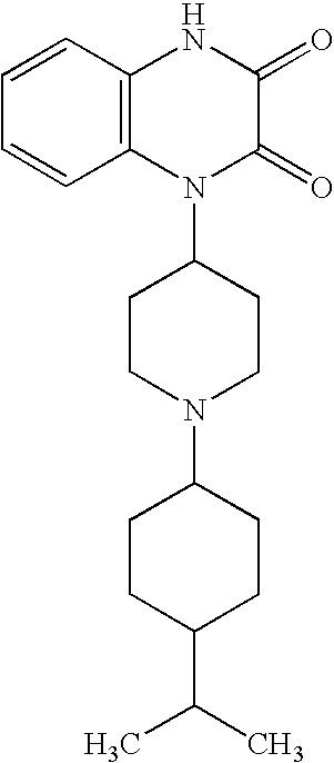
C1=CC2=C(C=C1)N(C1CCN(C3CCC(C(C)C)CC3)CC1)C(=O)C(=O)N2
